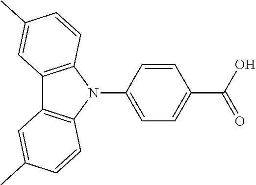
C12=C(N(C3=CC=C(C(O)=O)C=C3)C3=C1C=C(C)C=C3)C=CC(C)=C2
